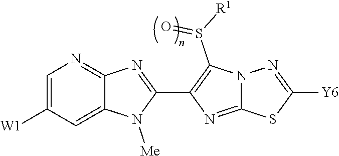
C1=C([W1])C=C2C(=N1)N=C(C1=C(S([R1])=O)N3C(=N1)SC([Y6])=N3)N2[Me]
